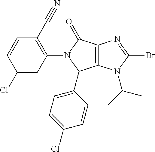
C12=C(N(C(C)C)C(Br)=N1)C(C1=CC=C(Cl)C=C1)N(C1=C(C#N)C=CC(Cl)=C1)C2=O
